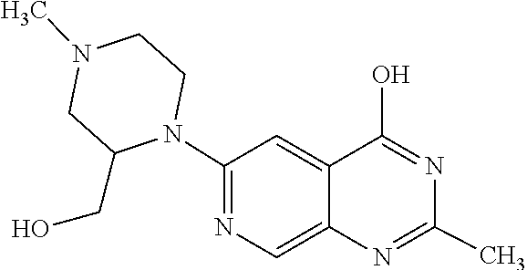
N1=C(O)C2=CC(N3C(CO)CN(C)CC3)=NC=C2N=C1C
